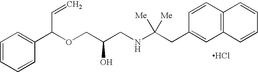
C1=CC=CC(C(OCC(CNC(CC2=CC3=C(C=C2)C=CC=C3)([Me])[Me])O)C=C)=C1.Cl
